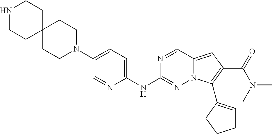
C12(CCN(C3=CC=C(NC4=NN5C(=CC(C(=O)N(C)C)=C5C5=CCCC5)C=N4)N=C3)CC1)CCNCC2
